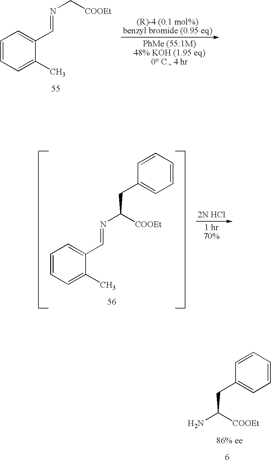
C1=CC=C(C)C(C=NC[COOEt])=C1.C1=CC=C(C)C(C=NC([COOEt])CC2=CC=CC=C2)=C1.C(C1=CC=CC=C1)C(N)[COOEt]
